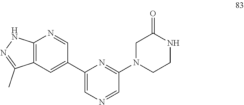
C1(C2=CC3=C(N=C2)NN=C3C)=CN=CC(N2CCNC(=O)C2)=N1
